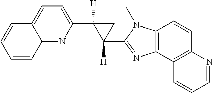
C1(C2([H])C(C3=NC4=C(C=CC5=C4C=CC=N5)N3C)([H])C2)=CC=C2C(=N1)C=CC=C2
